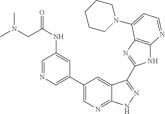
C1(C2=CN=CC(NC(CN(C)C)=O)=C2)=CN=C2C(=C1)C(C1=NC3=C(N1)N=CC=C3N1CCCCC1)=NN2
